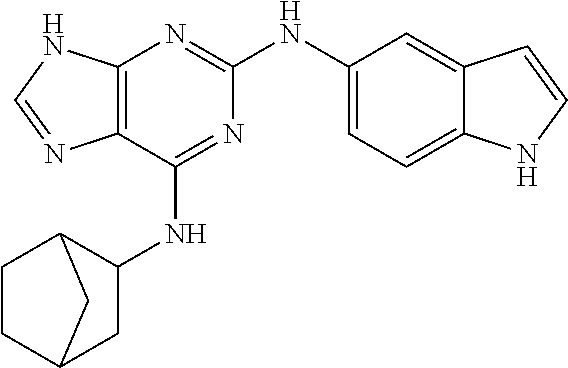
C12=C(C(NC3C4CCC(C3)C4)=NC(NC3=CC=C4C(=C3)C=CN4)=N1)N=CN2
